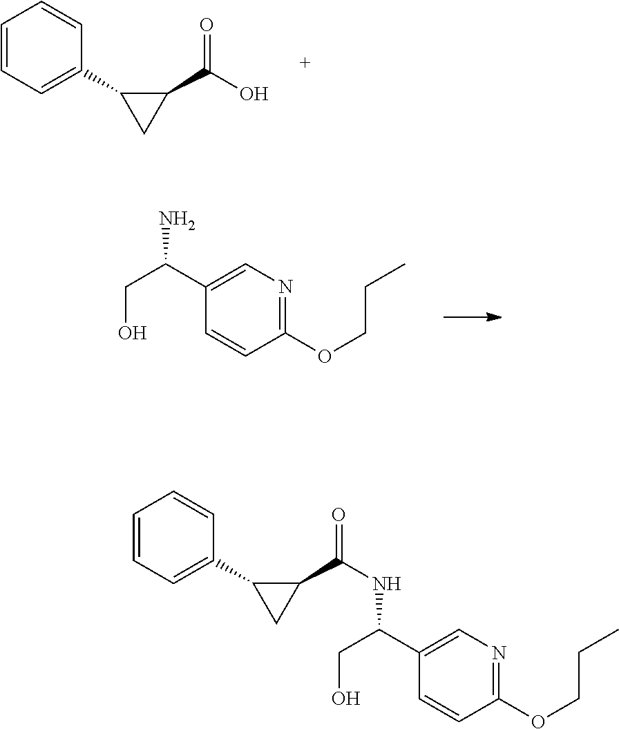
C1=CC=C(C2CC2C(O)=O)C=C1.C1(C(CO)N)=CN=C(OCCC)C=C1.C1=CC=C(C2CC2C(NC(CO)C2=CN=C(OCCC)C=C2)=O)C=C1
